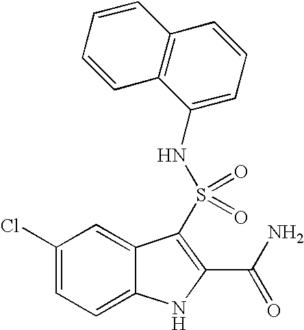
C1(Cl)=CC=C2C(=C1)C(S(=O)(=O)NC1=CC=CC3=C1C=CC=C3)=C(C(N)=O)N2
